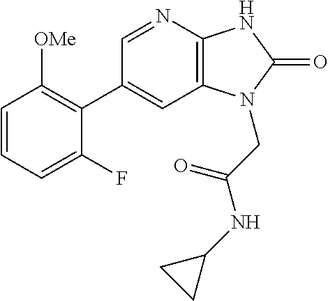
C1(C2=C([OMe])C=CC=C2F)=CC2=C(N=C1)NC(=O)N2CC(=O)NC1CC1
